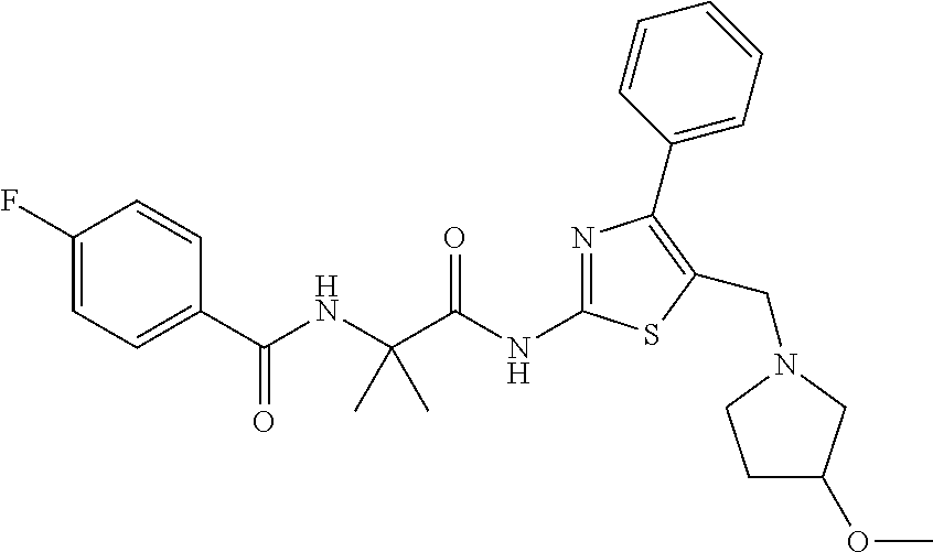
N(C(C(NC(C1=CC=C(F)C=C1)=O)(C)C)=O)C1=NC(C2=CC=CC=C2)=C(CN2CC(OC)CC2)S1
